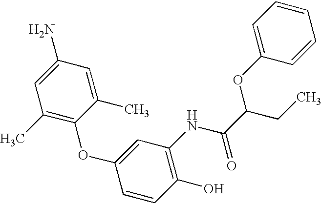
C1(O)=C(NC(=O)C(CC)OC2=CC=CC=C2)C=C(OC2=C(C)C=C(N)C=C2C)C=C1
